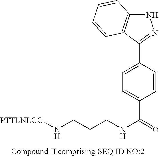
N1C2=C(C(C3=CC=C(C(=O)NCCCN[PTTLNLGG])C=C3)=N1)C=CC=C2
